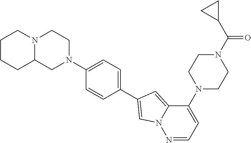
C1CN(C2=CC=NN3C2=CC(C2=CC=C(N4CC5N(CC4)CCCC5)C=C2)=C3)CCN1C(C1CC1)=O
